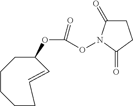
C1CCCC=CC(OC(ON2C(=O)CCC2=O)=O)C1
